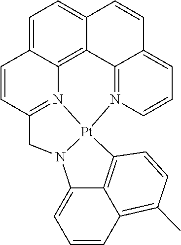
C1=C2C3=C4C(=C1)C=CC1=CC=CN(=C41)[Pt]14N3=C(C=C2)CN1C1=CC=CC2=C(C)C=CC4=C12
